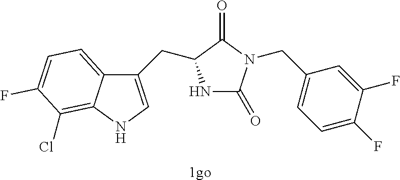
[1go].N1C(=O)N(CC2=CC=C(F)C(F)=C2)C(=O)C1CC1=CNC2=C(Cl)C(F)=CC=C12
